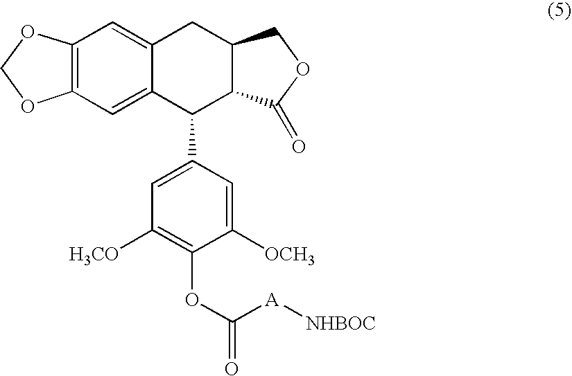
C12=C(C=C3C(=C1)CC1C(C3C3=CC([H3CO])=C(OC(=O)[A][NHBOC])C([OCH3])=C3)C(=O)OC1)OCO2
